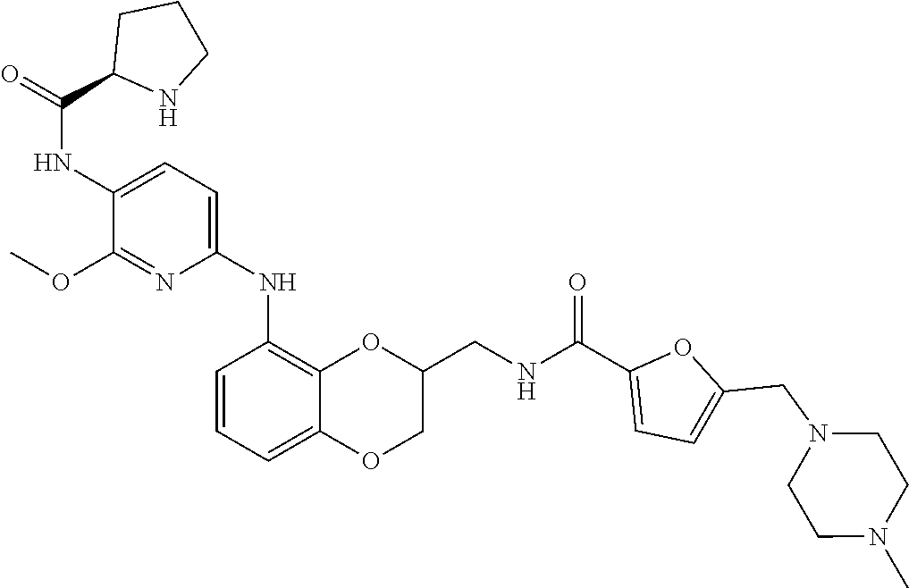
C1(CNC(C2=CC=C(CN3CCN(C)CC3)O2)=O)COC2=CC=CC(NC3=CC=C(NC(=O)C4CCCN4)C(OC)=N3)=C2O1
